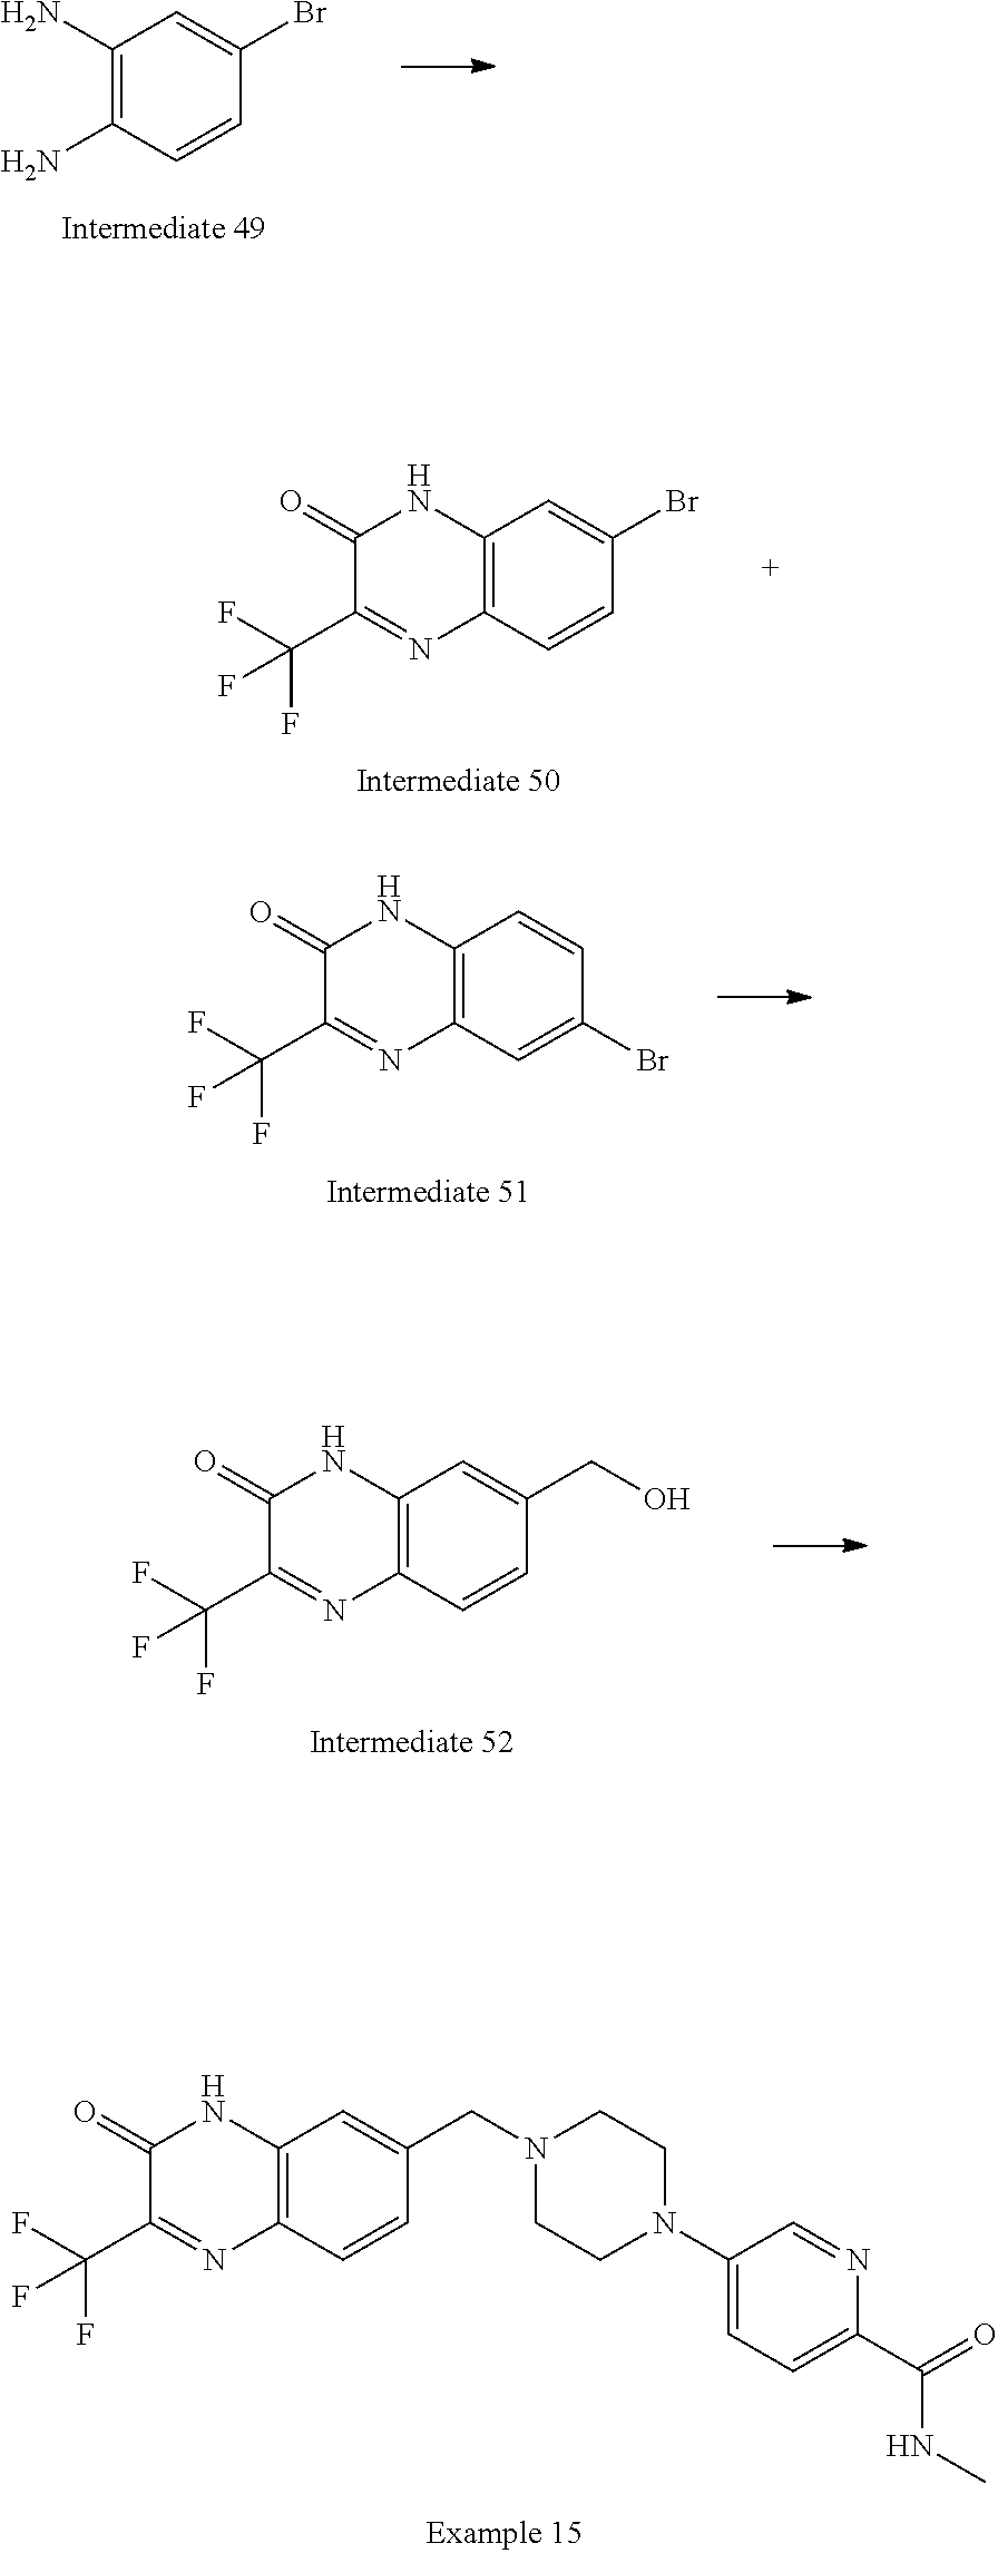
C1(=O)C(C(F)(F)F)=NC2=C(N1)C=C(CN1CCN(C3=CC=C(C(NC)=O)N=C3)CC1)C=C2.C1(N)=C(N)C=CC(Br)=C1.C1(=O)C(C(F)(F)F)=NC2=C(N1)C=C(Br)C=C2.C1(=O)C(C(F)(F)F)=NC2=C(N1)C=CC(Br)=C2.C1(=O)C(C(F)(F)F)=NC2=C(N1)C=C(CO)C=C2
